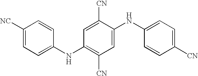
C1=C([NC])C=CC(NC2=C([CN])C=C(NC3=CC=C([CN])C=C3)C([CN])=C2)=C1
